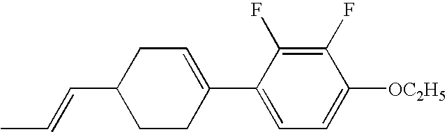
C1(F)=C(F)C(C2=CCC(C=CC)CC2)=CC=C1[OC2H5]
